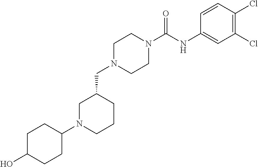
C1N(CC2CN(C3CCC(O)CC3)CCC2)CCN(C(NC2=CC(Cl)=C(Cl)C=C2)=O)C1
